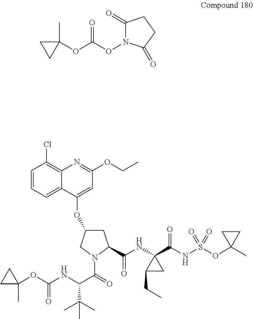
CC1(OC(=O)ON2C(=O)CCC2=O)CC1.C1=CC=C2C(=C1Cl)N=C(OCC)C=C2OC1CC(C(=O)NC2(C(NS(OC3(C)CC3)(=O)=O)=O)CC2CC)N(C(C(NC(OC2(C)CC2)=O)C(C)(C)C)=O)C1
